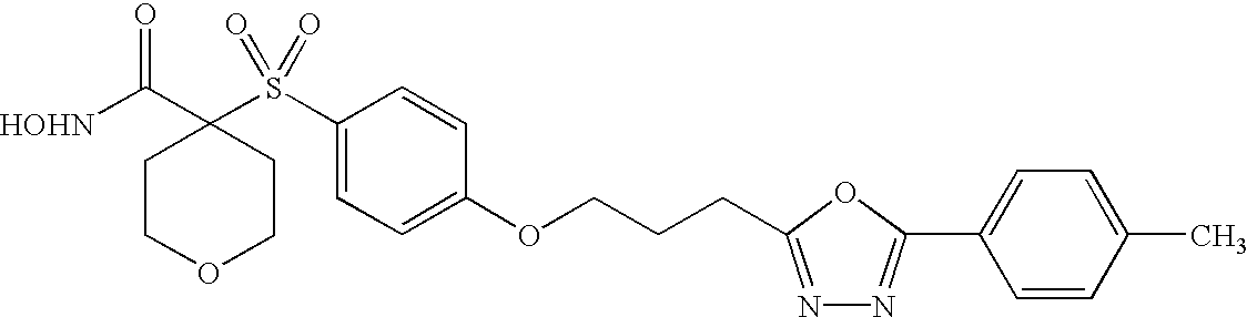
[HOHN]C(C1(S(C2=CC=C(OCCCC3=NN=C(C4=CC=C(C)C=C4)O3)C=C2)(=O)=O)CCOCC1)=O
